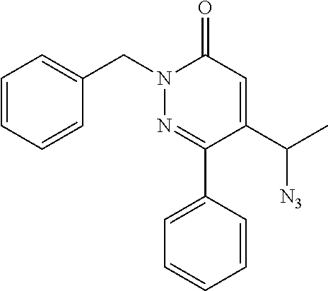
N1(CC2=CC=CC=C2)N=C(C2=CC=CC=C2)C(C(C)[N3])=CC1=O
